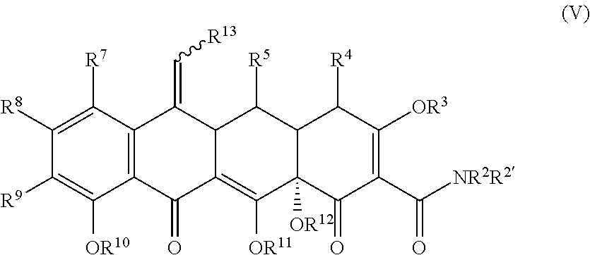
C12=C(C([R7])=C([R8])C([R9])=C1[OR10])C(=C[R13])C1C(=C([OR11])C3([OR12])C(C1[R5])C([R4])C([OR3])=C(C(=O)[NR2R2])C3=O)C2=O
